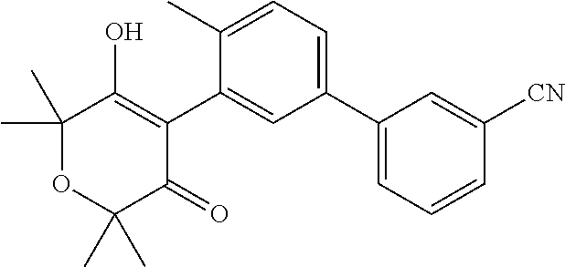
C1(C2=CC=C(C)C(C3=C(O)C(C)(C)OC(C)(C)C3=O)=C2)=CC=CC([CN])=C1
